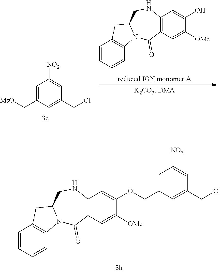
C1=CC=CC2=C1CC1N2C(=O)C2=C(NC1)C=C(OCC1=CC([NO2])=CC(CCl)=C1)C([OMe])=C2.C1=CC=CC2=C1CC1N2C(=O)C2=C(NC1)C=C(O)C([OMe])=C2.C1=C(C[MsO])C=C(CCl)C=C1[NO2]
